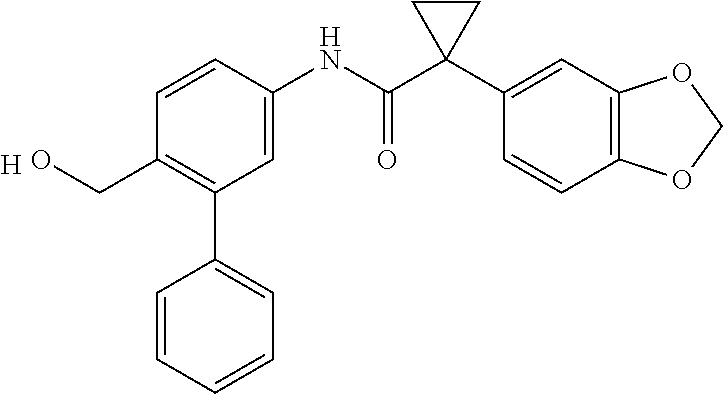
C1=C(NC(C2(C3=CC4=C(C=C3)OCO4)CC2)=O)C=CC(CO)=C1C1=CC=CC=C1.[H]
